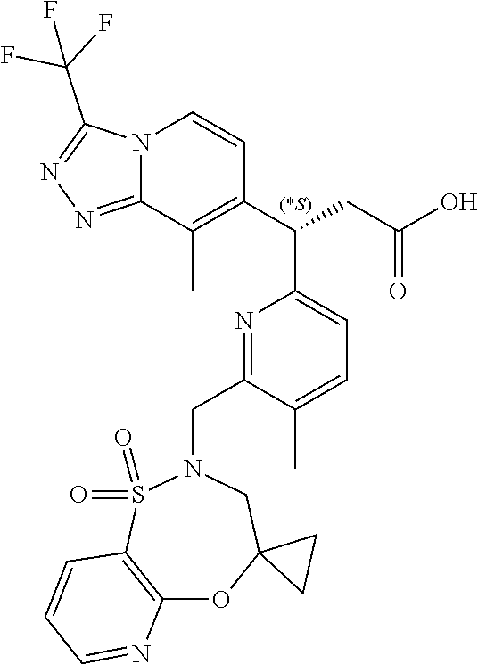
C12=C(S(=O)(=O)N(CC3=NC(C(CC(O)=O)C4=C(C)C5=NN=C(C(F)(F)F)N5C=C4)=CC=C3C)CC3(O1)CC3)C=CC=N2
